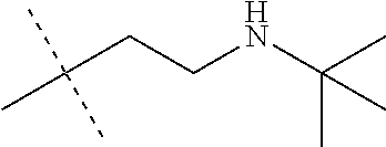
C(C(C)(C)C)CNC(C)(C)C
